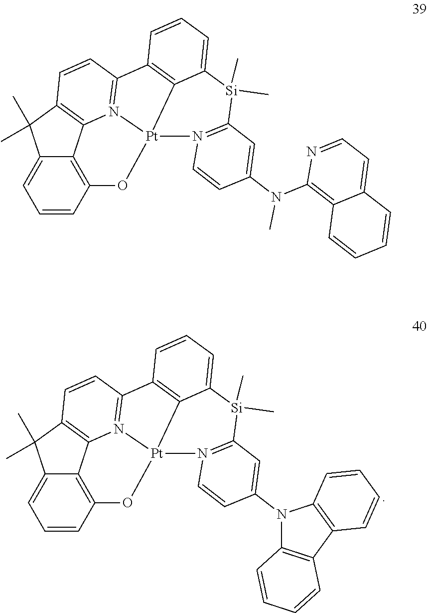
C1=CC2=C3C(=C1)C(C)(C)C1=C3N3=C(C=C1)C1=C4C(=CC=C1)[Si](C)(C)C1=N(C=CC(N5C6=C(C7=C5C=CC=C7)C=CC=C6)=C1)[Pt]34O2.C1=CC2=C3C(=C1)C(C)(C)C1=C3N3=C(C=C1)C1=C4C(=CC=C1)[Si](C)(C)C1=N(C=CC(N(C5=C6C(=CC=N5)C=CC=C6)C)=C1)[Pt]34O2
